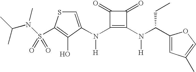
C1=C(N(C2=C(N(C(C3=CC(C)=CO3)CC)[H])C(=O)C2=O)[H])C(O)=C(S(=O)(=O)N(C)C(C)C)S1
